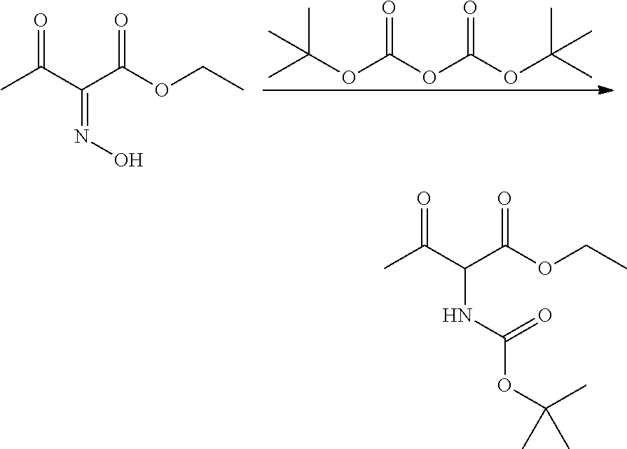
O=C(OC(OC(C)(C)C)=O)OC(C)(C)C.O=C(C(C(OCC)=O)=NO)C.O=C(C(C(OCC)=O)NC(OC(C)(C)C)=O)C
